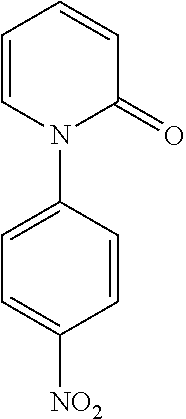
C1=CN(C2=CC=C([NO2])C=C2)C(=O)C=C1
